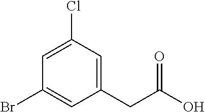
C1(Br)=CC(CC(O)=O)=CC(Cl)=C1
